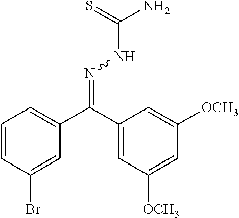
C1=CC(Br)=CC(C(C2=CC([OCH3])=CC([OCH3])=C2)=NNC(N)=S)=C1
